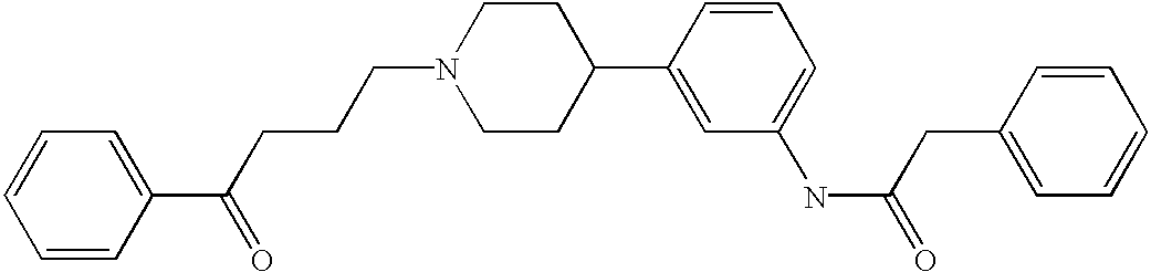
C1=CC(C(CCCN2CCC(C3=CC(NC(=O)CC4=CC=CC=C4)=CC=C3)CC2)=O)=CC=C1
